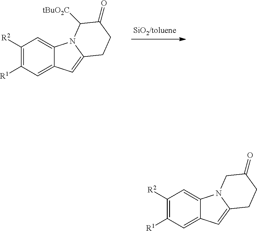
C1([R2])=C([R1])C=C2C(=C1)N1C(=C2)CCC(=O)C1[tBuO2C].C1([R2])=C([R1])C=C2C(=C1)N1C(=C2)CCC(=O)C1
